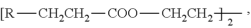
[CH2CH2]([[R])[COO][CH2CH2]C
